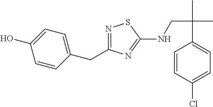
N1=C(CC2=CC=C(O)C=C2)N=C(NCC(C)(C)C2=CC=C(Cl)C=C2)S1
